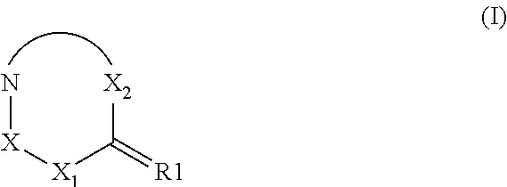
N[X][X1]C([X2])=[R1]
